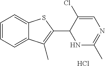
C1=CC=C2C(=C1)SC(C1NC(C)=NC=C1Cl)=C2C.Cl
